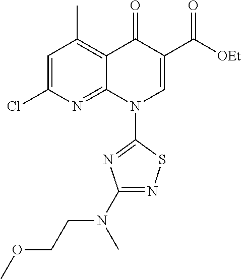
C1=C(Cl)N=C2C(=C1C)C(=O)C(C([OEt])=O)=CN2C1=NC(N(CCOC)C)=NS1
